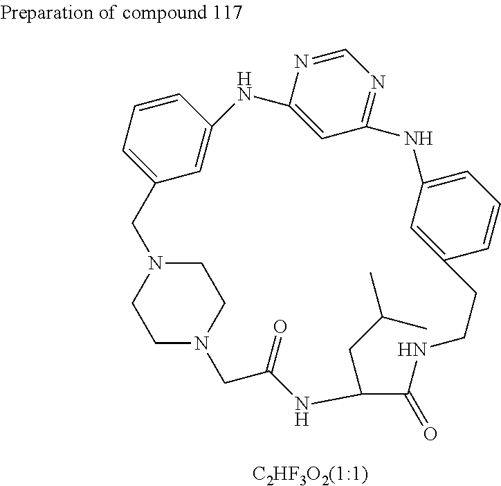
C1=C2C=CC=C1CN1CCN(CC1)CC(=O)NC(CC(C)C)C(=O)NCCC1=CC(=CC=C1)NC1=NC=NC(=C1)N2
